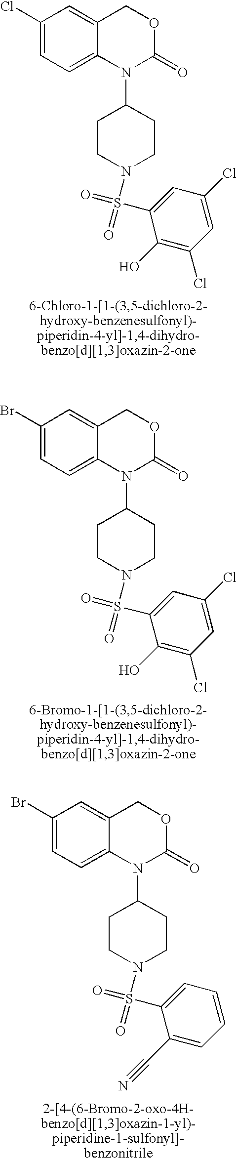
C1(Cl)=CC=C2C(=C1)COC(=O)N2C1CCN(S(C2=CC(Cl)=CC(Cl)=C2O)(=O)=O)CC1.C1(Br)=CC=C2C(=C1)COC(=O)N2C1CCN(S(C2=CC(Cl)=CC(Cl)=C2O)(=O)=O)CC1.C1(Br)=CC=C2C(=C1)COC(=O)N2C1CCN(S(C2=CC=CC=C2C#N)(=O)=O)CC1
